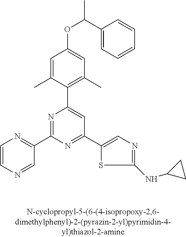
C1=C(C)C(C2=CC(C3=CN=C(NC4CC4)S3)=NC(C3=NC=CN=C3)=N2)=C(C)C=C1OC(C)C1=CC=CC=C1
